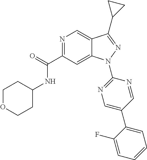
C1(NC(C2=NC=C3C(=C2)N(C2=NC=C(C4=CC=CC=C4F)C=N2)N=C3C2CC2)=O)CCOCC1
